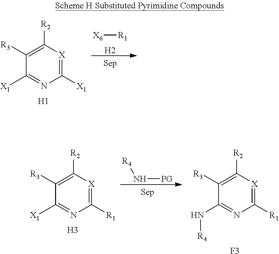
C1([R3])=C([R2])[X]=C([X1])N=C1[X1].[X6][R1].[H2].[H1].C1([R3])=C([R2])[X]=C([R1])N=C1N[R4].N([PG])[R4].C1([R3])=C([R2])[X]=C([R1])N=C1[X1].[H3].[F3]
